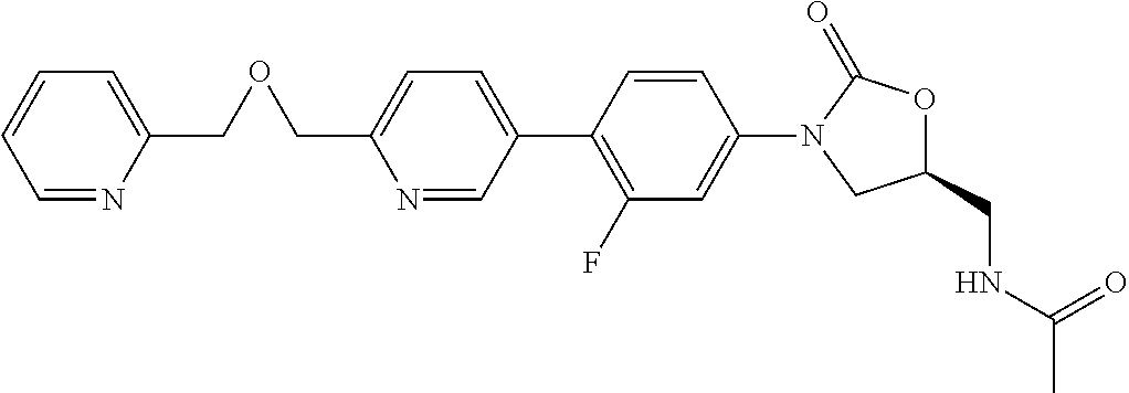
C1=C(C2=C(F)C=C(N3CC(CNC(C)=O)OC3=O)C=C2)C=NC(COCC2=CC=CC=N2)=C1
